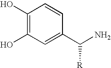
C1(O)=C(O)C=C(C(N)[R])C=C1
